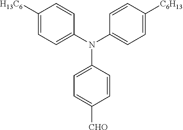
C1([H13C6])=CC=C(N(C2=CC=C([C6H13])C=C2)C2=CC=C([CHO])C=C2)C=C1
